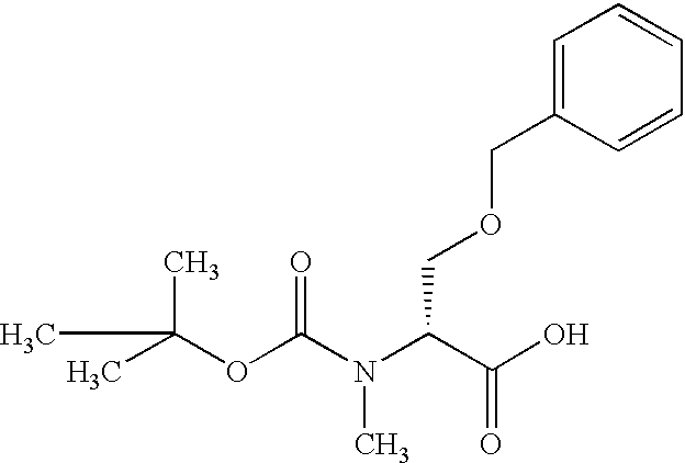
O(C(N(C(C(O)=O)COCC1=CC=CC=C1)C)=O)C(C)(C)C
